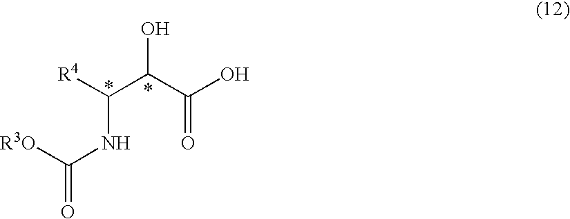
[R4]C(C(O)C(O)=O)NC([R3O])=O
